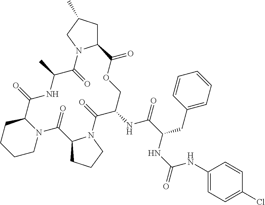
C1CCCN2C1C(=O)NC(C)C(=O)N1C(CC(C)C1)C(=O)OCC(NC(C(CC1=CC=CC=C1)NC(=O)NC1=CC=C(Cl)C=C1)=O)C(=O)N1C(C2=O)CCC1
